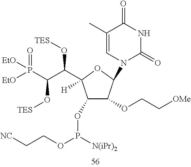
C1(OP(OCC[NC])[N(iPr)2])C(OCC[OMe])C(N2C(=O)NC(=O)C(C)=C2)OC1([H])C(C(P([EtO])(=O)[EtO])O[TES])O[TES]
